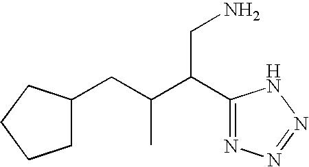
C(C(C1=NN=NN1)CN)(CC1CCCC1)C
